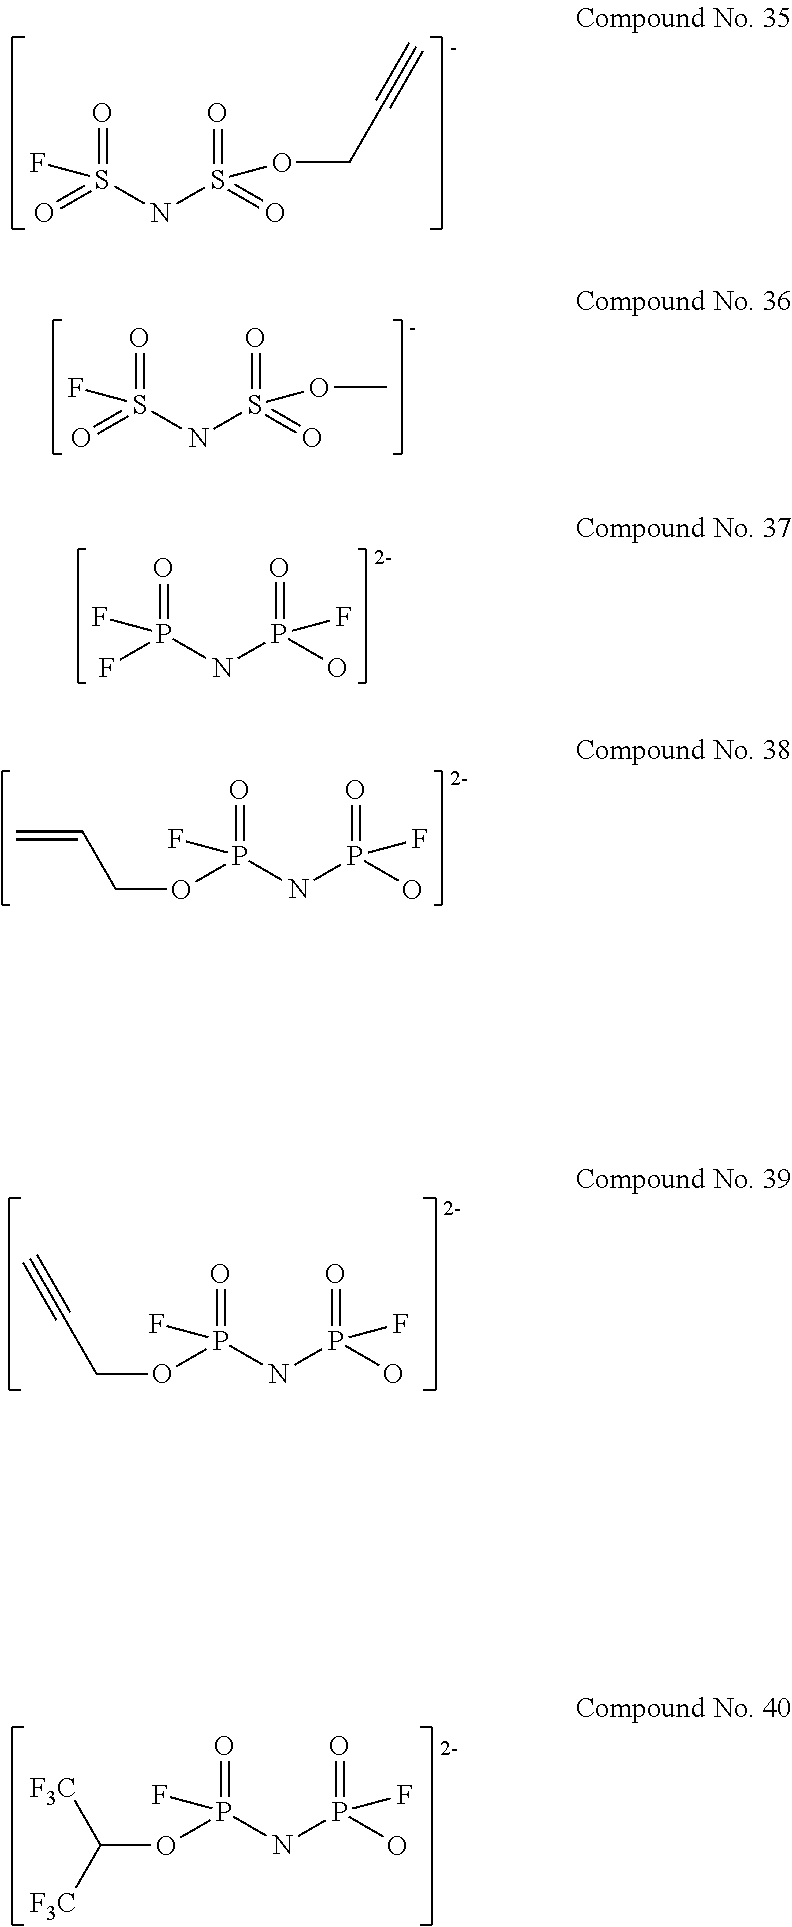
O=S(F)(=O)NS(=O)(=O)OCC#C.O=P(F)(F)NP(=O)(O)F.O=P(F)(OCC=C)NP(=O)(O)F.O=P(F)(OCC#C)NP(=O)(O)F.O=P(F)(OC([F3C])[F3C])NP(=O)(O)F.O=S(F)(=O)NS(=O)(=O)OC
